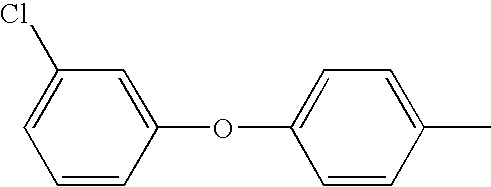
C1(Cl)=CC=CC(OC2=CC=C(C)C=C2)=C1
